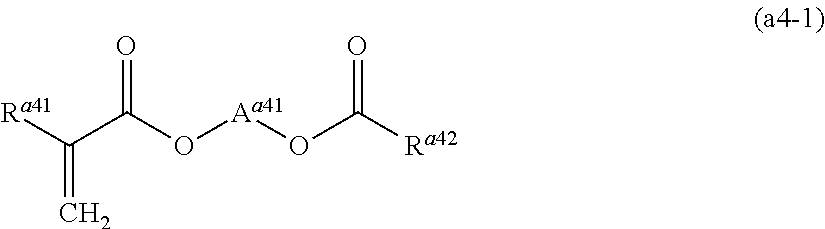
C(C(O[Aa41]OC([Ra42])=O)=O)([Ra41])=C
